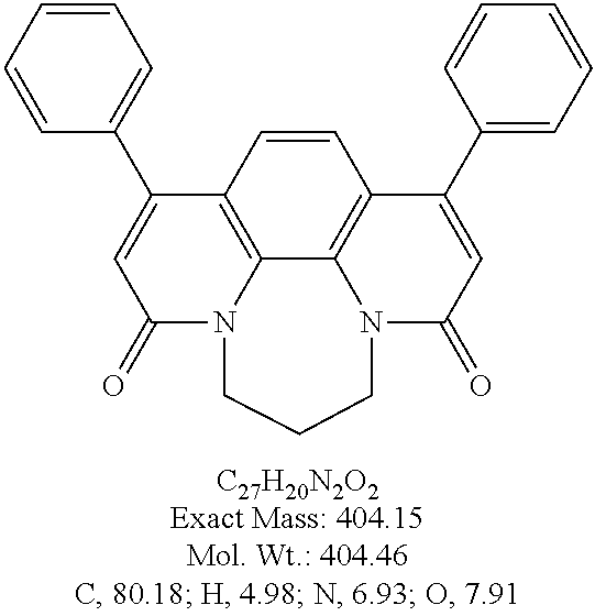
C12=C3C4=C(C=C1)C(C1=CC=CC=C1)=CC(=O)N4CCCN3C(=O)C=C2C1=CC=CC=C1
